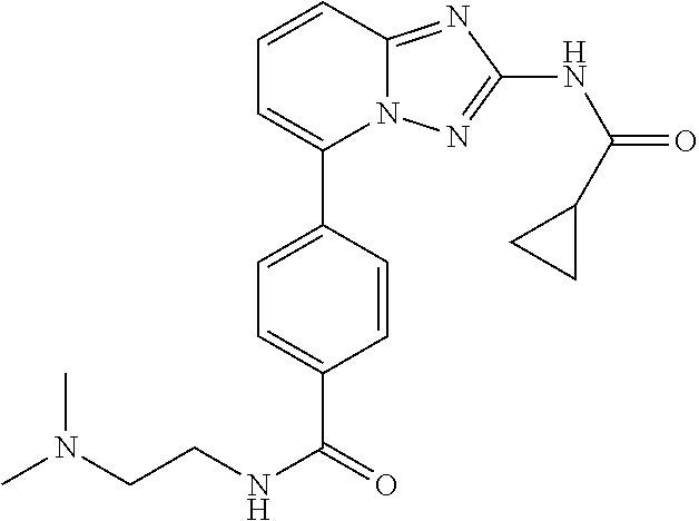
C1=C(C2=CC=CC3=NC(NC(=O)C4CC4)=NN23)C=CC(C(NCCN(C)C)=O)=C1
